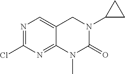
N1=C(Cl)N=C2N(C)C(=O)N(C3CC3)CC2=C1
